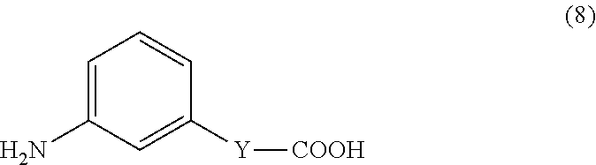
C1=C(N)C=C([Y][COOH])C=C1
